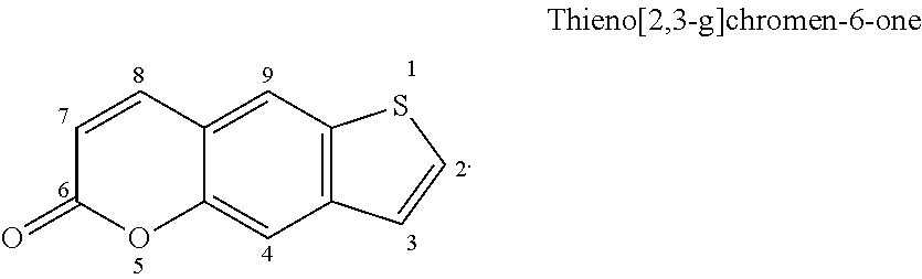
C12=CC3=C(C=C1C=CC(=O)O2)SC=C3
